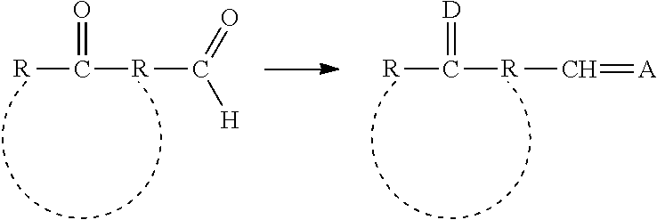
[R]C(=O)[R]C(=O)[H].[R]C(=[D])[R]C=[A]
